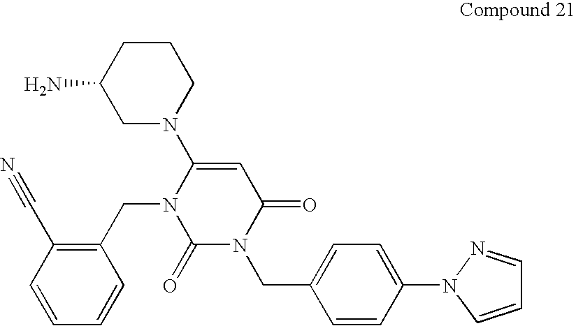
C1CC(N)CN(C2=CC(=O)N(CC3=CC=C(N4C=CC=N4)C=C3)C(=O)N2CC2=C(C#N)C=CC=C2)C1
